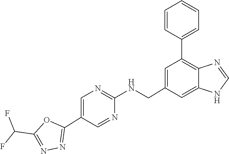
N1=CNC2=CC(CNC3=NC=C(C4=NN=C(C(F)F)O4)C=N3)=CC(C3=CC=CC=C3)=C12
